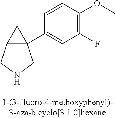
C12C(C3=CC(F)=C(OC)C=C3)(C1)CNC2
